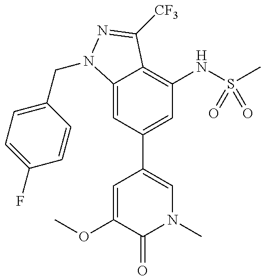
C12=CC(C3=CN(C)C(=O)C(OC)=C3)=CC(NS(C)(=O)=O)=C1C([CF3])=NN2CC1=CC=C(F)C=C1
